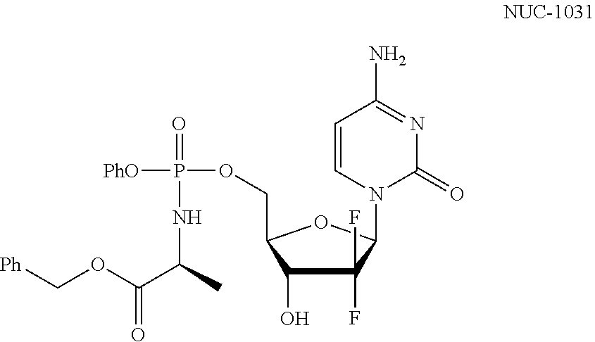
C1(F)(F)C(O)C(COP([PhO])(=O)NC(C(OC[Ph])=O)C)OC1N1C(=O)N=C(N)C=C1
